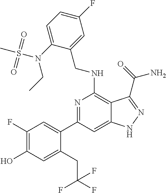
C1(C2=CC(F)=C(O)C=C2CC(F)(F)F)=NC(NCC2=CC(F)=CC=C2N(S(C)(=O)=O)CC)=C2C(=C1)NN=C2C(N)=O
